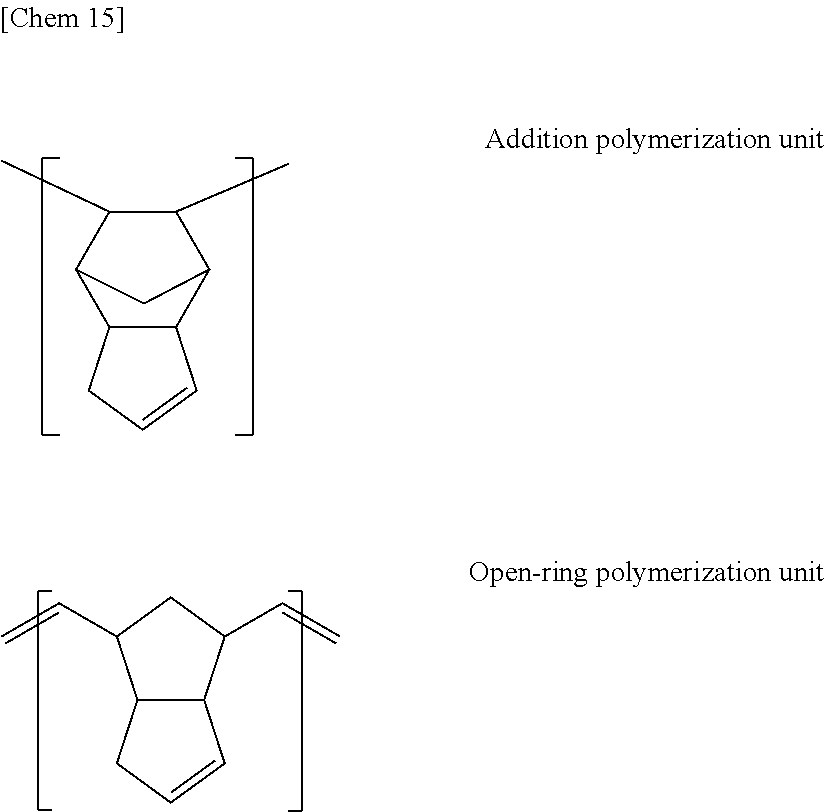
C1(C)C(C)C2C3C(C1C2)C=CC3.C12C(C(C=C)CC1C=C)C=CC2
